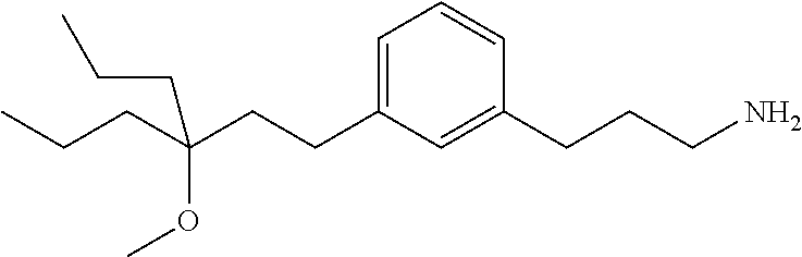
C1(CCC(OC)(CCC)CCC)=CC=CC(CCCN)=C1
